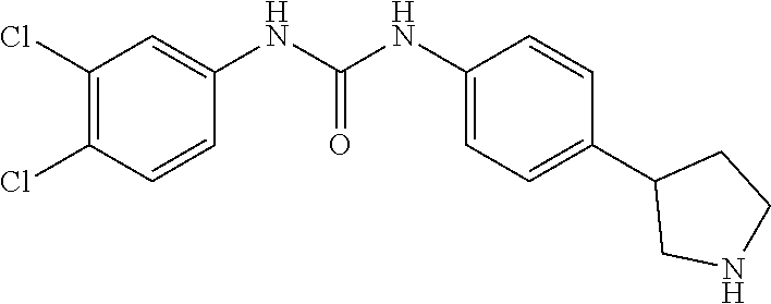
C1(NC(NC2=CC(Cl)=C(Cl)C=C2)=O)=CC=C(C2CNCC2)C=C1
